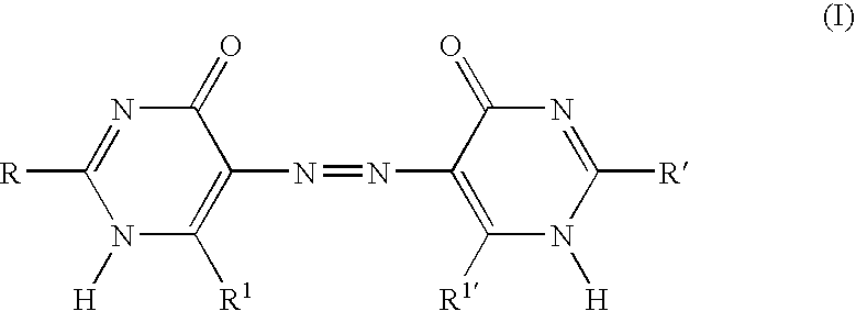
N1([H])C([R1])=C(N=NC2=C([R1])N([H])C([R])=NC2=O)C(=O)N=C1[R]
